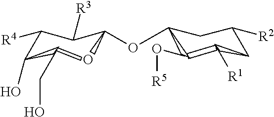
C(C(CCO)O)(C(C(O)OC(CO[R5])CC(CC[R1])[R2])[R3])[R4]
